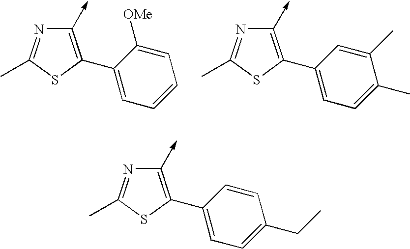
C1(->C)=C(C2=CC=CC=C2[OMe])SC(C)=N1.C1(->C)=C(C2=CC=C(C)C(C)=C2)SC(C)=N1.C1(->C)=C(C2=CC=C(CC)C=C2)SC(C)=N1
